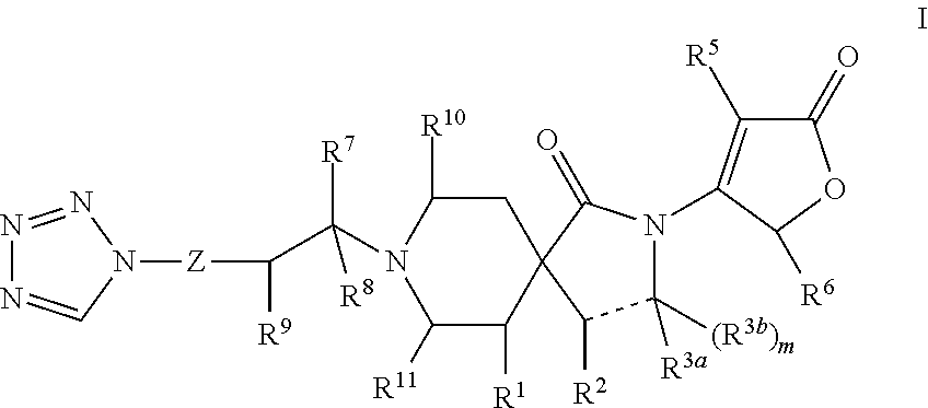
N1=NN([Z]C([R9])C(N2C([R11])C([R1])C3(CC2[R10])C([R2])C([(R3b)m])([R3a])N(C2=C([R5])C(=O)OC2[R6])C3=O)([R8])[R7])C=N1
